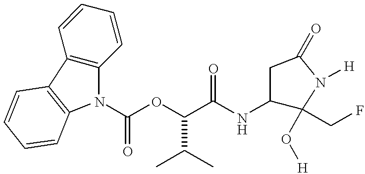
C(OC(C(NC1C(O[H])(CF)N([H])C(=O)C1)=O)C(C)C)(=O)N1C2=C(C3=C1C=CC=C3)C=CC=C2
